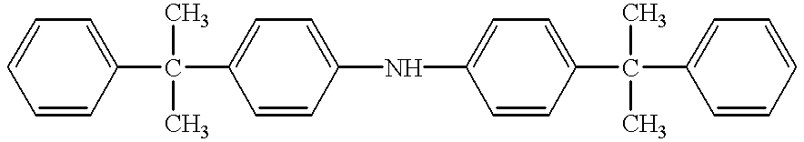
C1=CC=CC(C(C)(C)C2=CC=C(NC3=CC=C(C(C)(C)C4=CC=CC=C4)C=C3)C=C2)=C1
